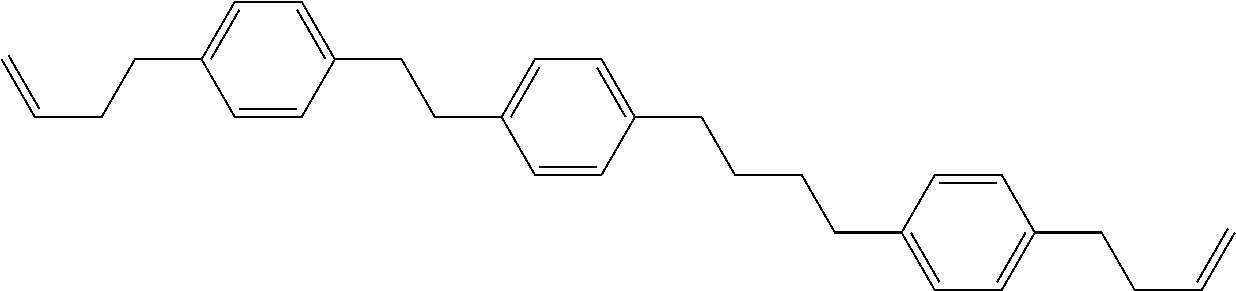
C1=CC(CCC2=CC=C(CCCCC3=CC=C(CCC=C)C=C3)C=C2)=CC=C1CCC=C
